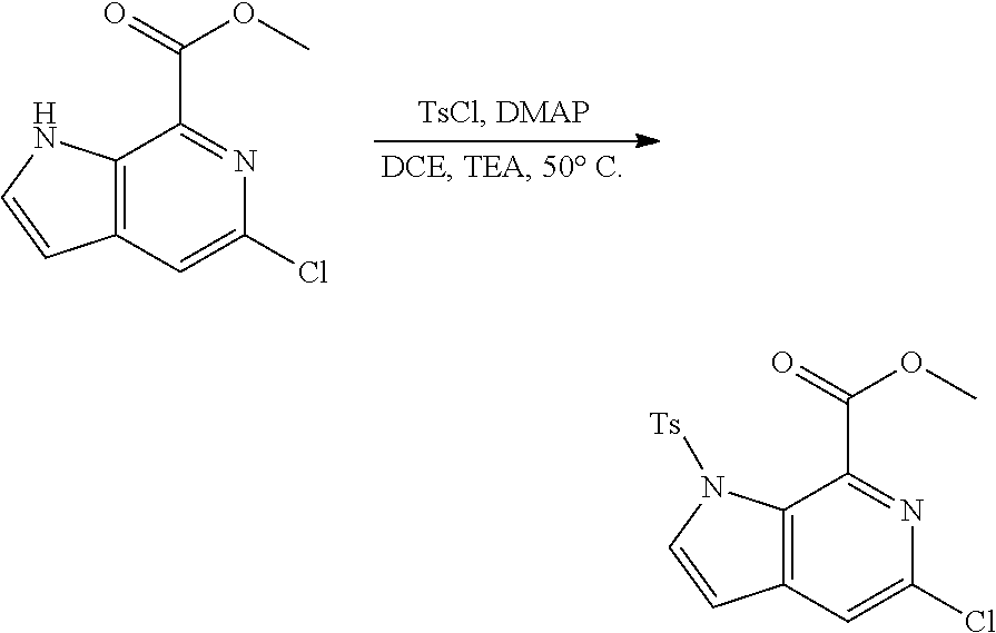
C12=C(C=C(Cl)N=C1C(=O)OC)C=CN2.C12=C(C=C(Cl)N=C1C(=O)OC)C=CN2[Ts]
